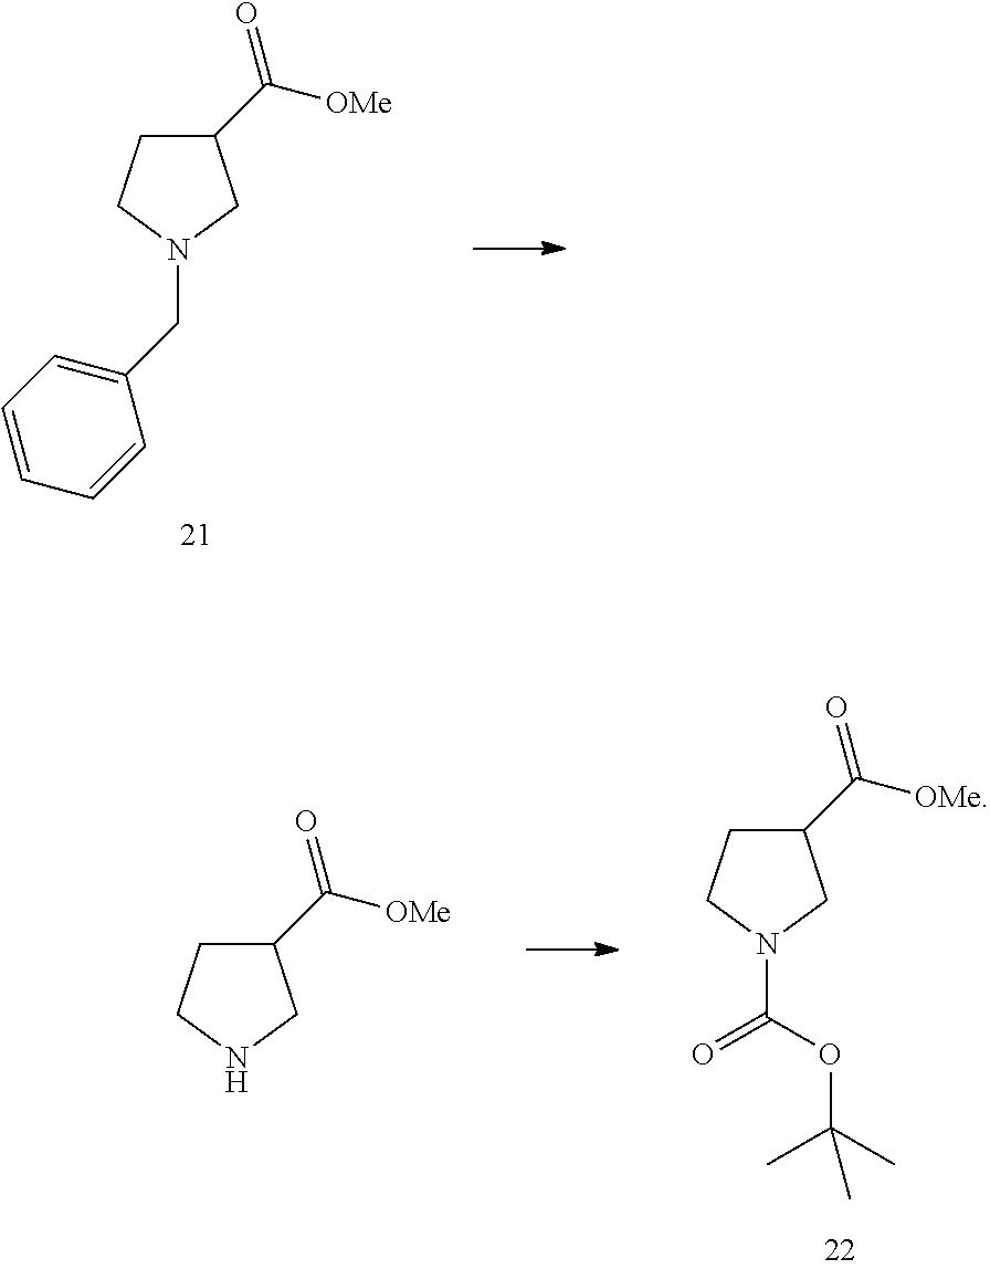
C1(C([OMe])=O)CCN(CC2=CC=CC=C2)C1.C1(C([OMe])=O)CCNC1.C1(C([OMe])=O)CCN(C(OC(C)(C)C)=O)C1
